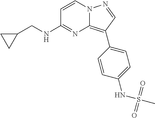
C1(CNC2=NC3=C(C4=CC=C(NS(C)(=O)=O)C=C4)C=NN3C=C2)CC1
